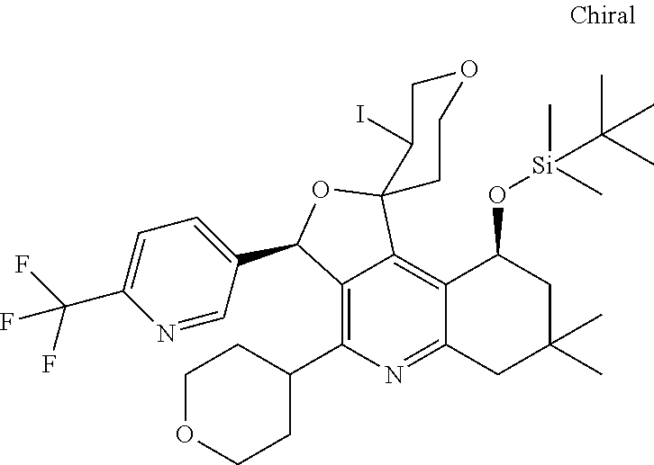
C12=C(C3CCOCC3)N=C3C(=C1C1(OC2C2=CC=C(C(F)(F)F)N=C2)C(I)COCC1)C(O[Si](C(C)(C)C)(C)C)CC(C)(C)C3
